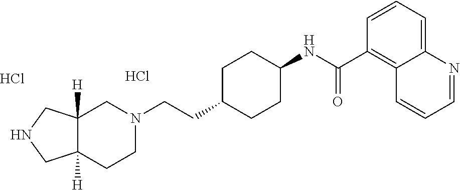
N1CC2([H])C([H])(C1)CN(CCC1CCC(NC(C3=C4C(=CC=C3)N=CC=C4)=O)CC1)CC2.Cl.Cl
